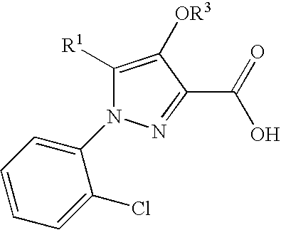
C1([R1])=C([OR3])C(C(=O)O)=NN1C1=CC=CC=C1Cl
